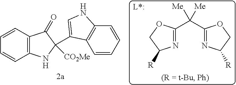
N1=C(C(C2=NC([R])CO2)([Me])[Me])OCC1[R].C12=C(C=CC=C1)C(=O)C(C1=CNC3=C1C=CC=C3)([CO2Me])N2
